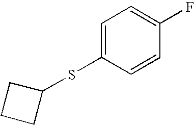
FC1=CC=C(SC2CCC2)C=C1
